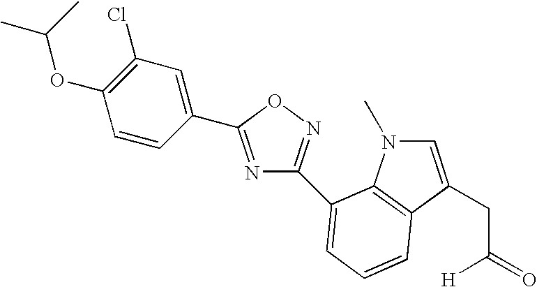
C1=C(CC(=O)[H])C2=C(N1C)C(C1=NOC(C3=CC(Cl)=C(OC(C)C)C=C3)=N1)=CC=C2
